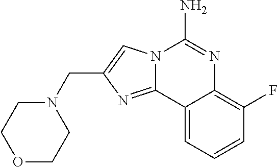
C(C1=CN2C(=N1)C1=CC=CC(F)=C1N=C2N)N1CCOCC1
